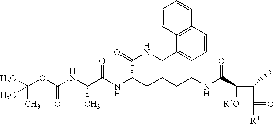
C(CCCNC(C([R3O])C(C(=O)[R4])[R5])=O)C(NC(C(NC(OC(C)(C)C)=O)C)=O)C(NCC1=CC=CC2=C1C=CC=C2)=O
